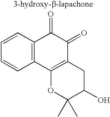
C1=CC2=C(C=C1)C1=C(C(=O)C2=O)CC(O)C(C)(C)O1
